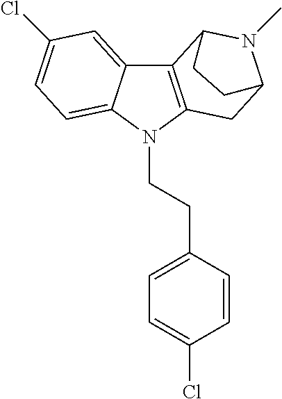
C12=C(N(CCC3=CC=C(Cl)C=C3)C3=CC=C(Cl)C=C13)CC1N(C)C2CC1
